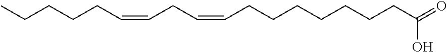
CCCCCC=CCC=CCCCCCCCC(=O)O
